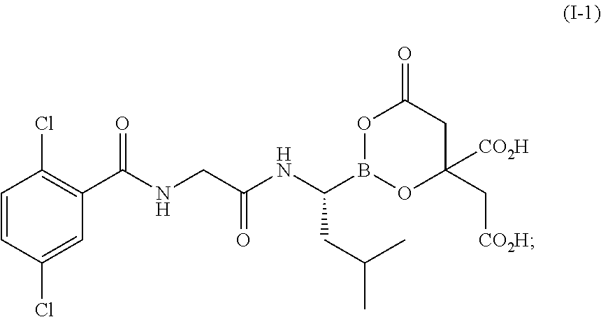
C1(C(NCC(NC(B2OC(=O)CC(C[CO2H])([CO2H])O2)CC(C)C)=O)=O)=C(Cl)C=CC(Cl)=C1
